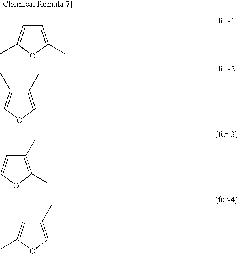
C1=C(C)OC(C)=C1.C1(C)=COC=C1C.C1(C)=C(C)OC=C1.C1(C)=COC(C)=C1
